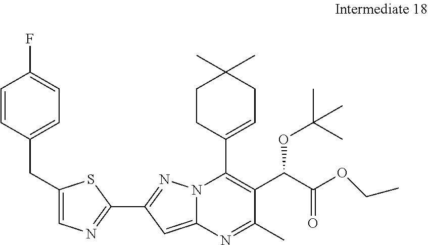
C1=CC(CC2=CN=C(C3=NN4C(=C3)N=C(C)C(C(C(OCC)=O)OC(C)(C)C)=C4C3=CCC(C)(C)CC3)S2)=CC=C1F
